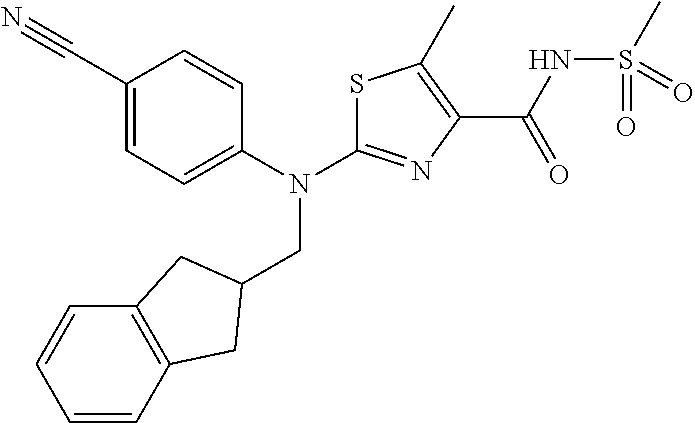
S1C(N(C2=CC=C(C#N)C=C2)CC2CC3=C(C=CC=C3)C2)=NC(C(NS(C)(=O)=O)=O)=C1C
